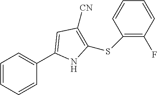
C1=CC=CC(C2=CC([CN])=C(SC3=C(F)C=CC=C3)N2)=C1
